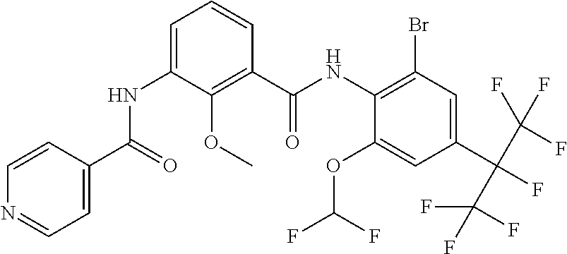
C1=CC(C(=O)NC2=CC=CC(C(NC3=C(Br)C=C(C(C(F)(F)F)(C(F)(F)F)F)C=C3OC(F)F)=O)=C2OC)=CC=N1
